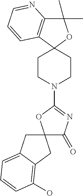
C1(C)(C)C2=C(C3(O1)CCN(C1=NC(=O)C4(O1)CC1=CC=CC(O)=C1C4)CC3)C=CC=N2
